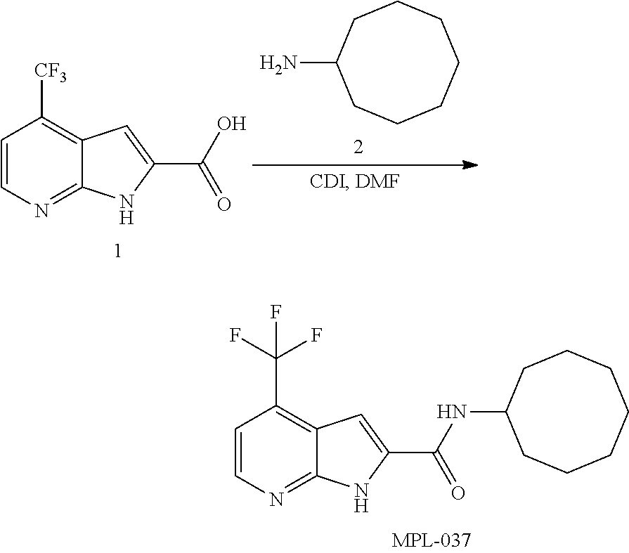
C1=CN=C2C(=C1[CF3])C=C(C(O)=O)N2.C1(N)CCCCCCC1.C1=CN=C2C(=C1C(F)(F)F)C=C(C(NC1CCCCCCC1)=O)N2
